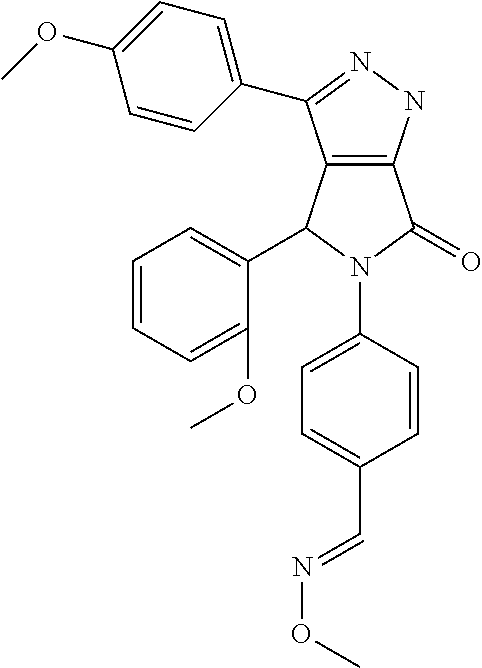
C12=C(NN=C1C1=CC=C(OC)C=C1)C(=O)N(C1=CC=C(C=NOC)C=C1)C2C1=CC=CC=C1OC
